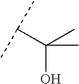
C(C(C)(O)C)(C)C
